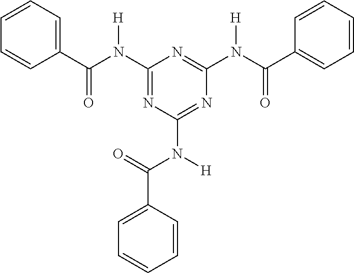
C1=CC=C(C(N(C2=NC(N(C(=O)C3=CC=CC=C3)[H])=NC(N(C(C3=CC=CC=C3)=O)[H])=N2)[H])=O)C=C1
